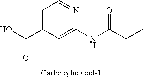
C1=C(C(O)=O)C=C(NC(CC)=O)N=C1
